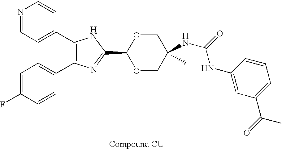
C1(C2=CC=NC=C2)=C(C2=CC=C(F)C=C2)N=C(C2OCC(NC(NC3=CC(C(=O)C)=CC=C3)=O)(C)CO2)N1
